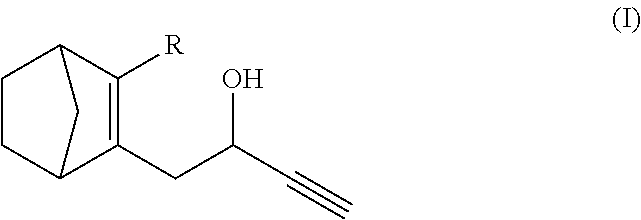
C1C2C(CC(O)C#C)=C([R])C(C1)C2
